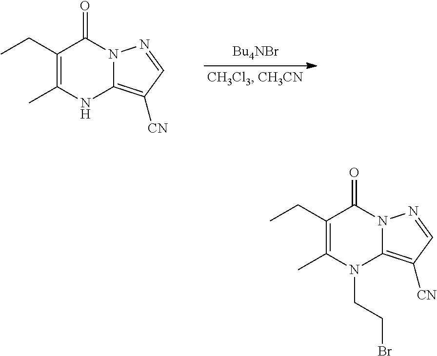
C1(CC)=C(C)NC2=C([CN])C=NN2C1=O.C1(CC)=C(C)N(CCBr)C2=C([CN])C=NN2C1=O
